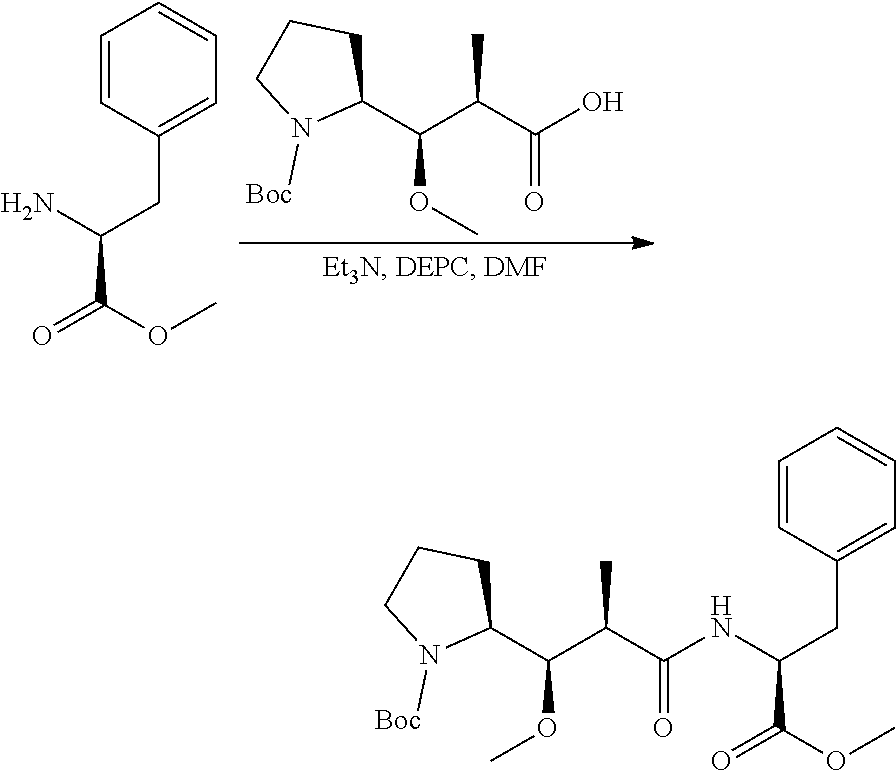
C1(C(C(C(O)=O)C)OC)CCCN1[Boc].NC(CC1=CC=CC=C1)C(=O)OC.C1(C(C(C(NC(CC2=CC=CC=C2)C(=O)OC)=O)C)OC)CCCN1[Boc]
